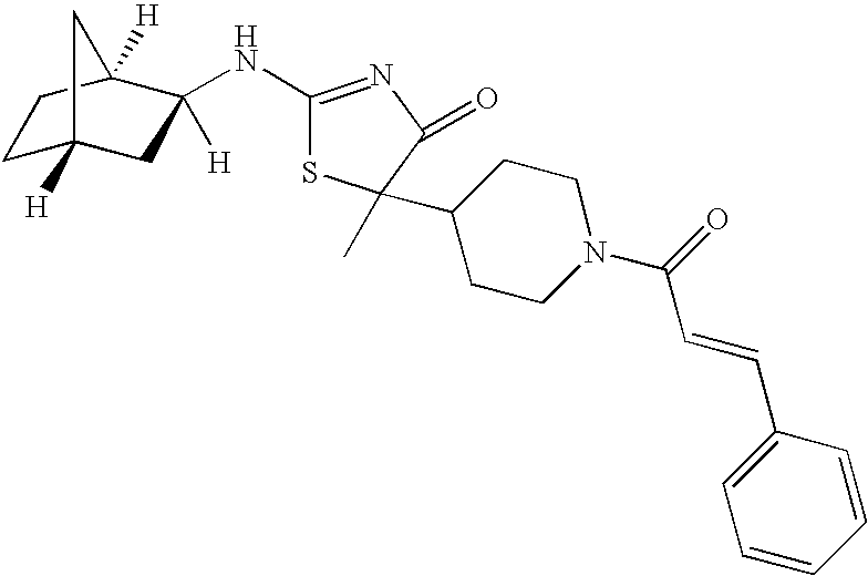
C1C2([H])CC([H])(NC3=NC(=O)C(C)(C4CCN(C(=O)C=CC5=CC=CC=C5)CC4)S3)C([H])(C1)C2
